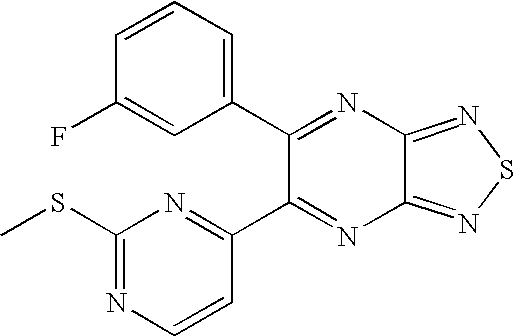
C1(C2=CC=CC(F)=C2)=NC2=NSN=C2N=C1C1=NC(SC)=NC=C1
